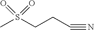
CS(CCC#N)(=O)=O
